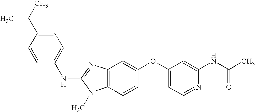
C1=C(C(C)C)C=CC(NC2=NC3=C(N2C)C=CC(OC2=CC=NC(NC(C)=O)=C2)=C3)=C1
